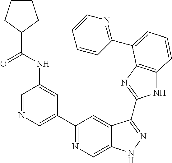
C1=NC=C(C2=NC=C3C(=C2)C(C2=NC4=C(N2)C=CC=C4C2=NC=CC=C2)=NN3)C=C1NC(=O)C1CCCC1
